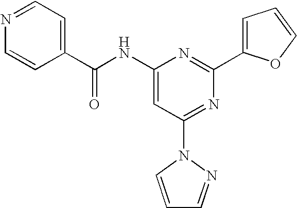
C1=CN=CC=C1C(NC1=CC(N2C=CC=N2)=NC(C2=CC=CO2)=N1)=O
